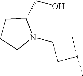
C1CCN(CCC(C)C)C1CO
